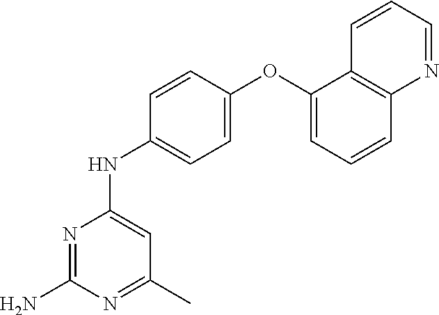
NC1=NC(NC2=CC=C(OC3=CC=CC4=C3C=CC=N4)C=C2)=CC(C)=N1
